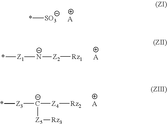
*[SO3].[A].[Z2]([Rz1])[N-][Z1]*.[A].[Z4]([Rz2])[C-]([Z3]*)[Z5][Rz3].[A]
